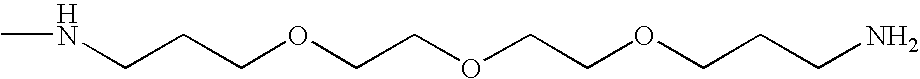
N(CCCOCCOCCOCCCN)C
